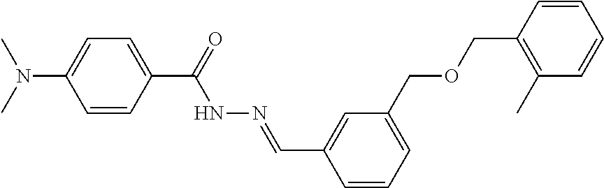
C1(C(=O)NN=CC2=CC(COCC3=C(C)C=CC=C3)=CC=C2)=CC=C(N(C)C)C=C1
